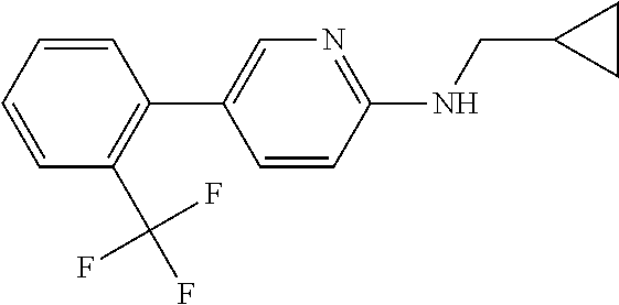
C1=CC=CC(C(F)(F)F)=C1C1=CN=C(NCC2CC2)C=C1
